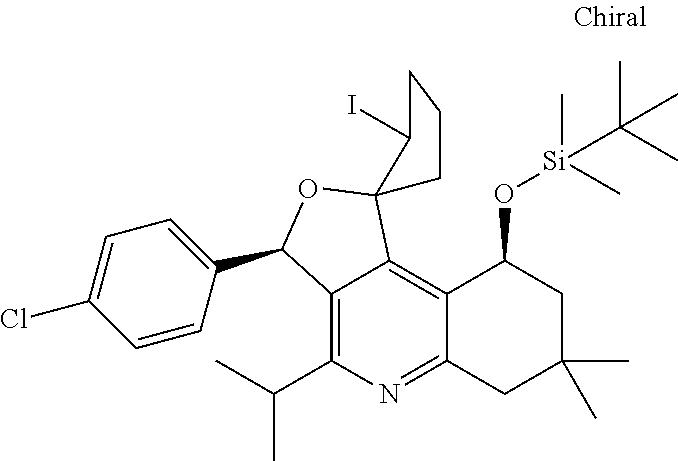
C1=CC(C2C3=C(C(C)C)N=C4C(=C3C3(O2)CCCC3I)C(O[Si](C)(C)C(C)(C)C)CC(C)(C)C4)=CC=C1Cl
